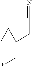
*CC1(CC#N)CC1
